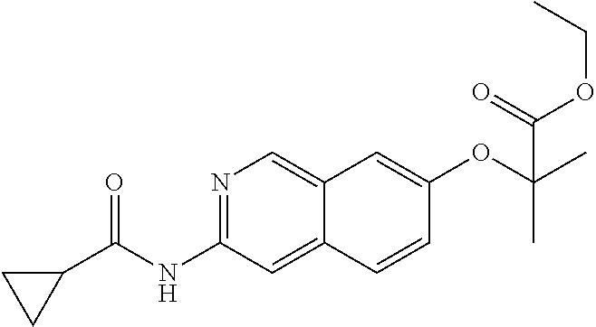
N1=C(NC(C2CC2)=O)C=C2C(=C1)C=C(OC(C)(C)C(OCC)=O)C=C2
